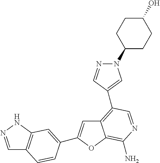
C1=NNC2=C1C=CC(C1=CC3=C(C4=CN(C5CCC(O)CC5)N=C4)C=NC(N)=C3O1)=C2
